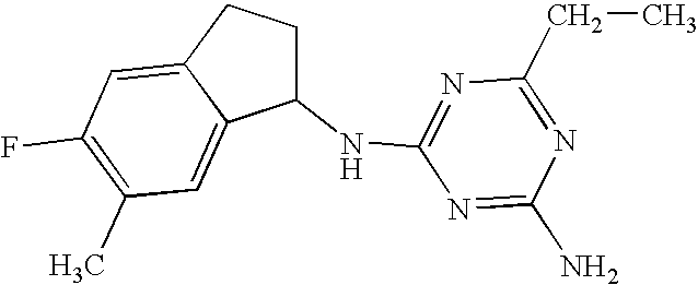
C1(NC2=NC(CC)=NC(N)=N2)CCC2=CC(F)=C(C)C=C12
